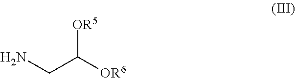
NCC([OR6])[OR5]
